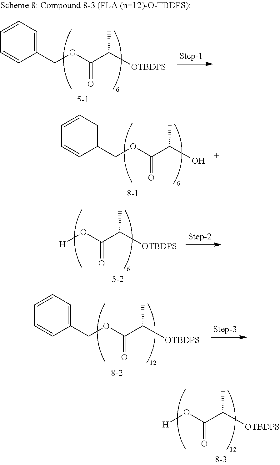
[H]OC(C([OTBDPS])C)=O.C(C1=CC=CC=C1)OC(C([OTBDPS])C)=O.C(C1=CC=CC=C1)OC(C(O)C)=O.[H]OC(C([OTBDPS])C)=O.C(C1=CC=CC=C1)OC(C([OTBDPS])C)=O
